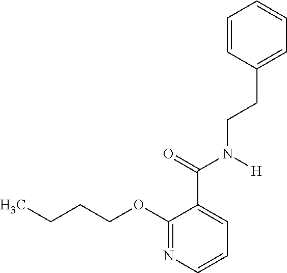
C1=CC=CC=C1CCN(C(C1=CC=CN=C1OCCCC)=O)[H]
